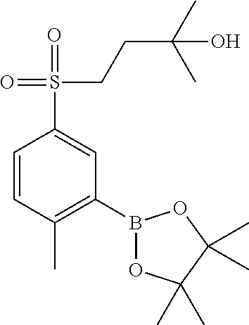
C1=CC(C)=C(B2OC(C)(C)C(C)(C)O2)C=C1S(=O)(CCC(C)(O)C)=O
